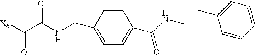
[X6]C(C(NCC1=CC=C(C(NCCC2=CC=CC=C2)=O)C=C1)=O)=O
